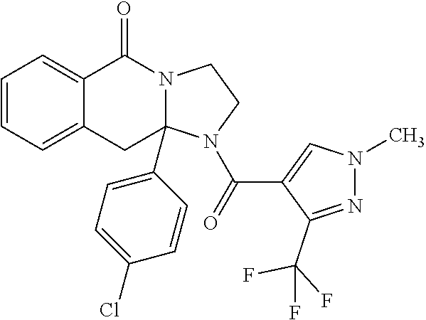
C1=CC=C2C(=C1)C(=O)N1CCN(C(=O)C3=CN(C)N=C3C(F)(F)F)C1(C1=CC=C(Cl)C=C1)C2
